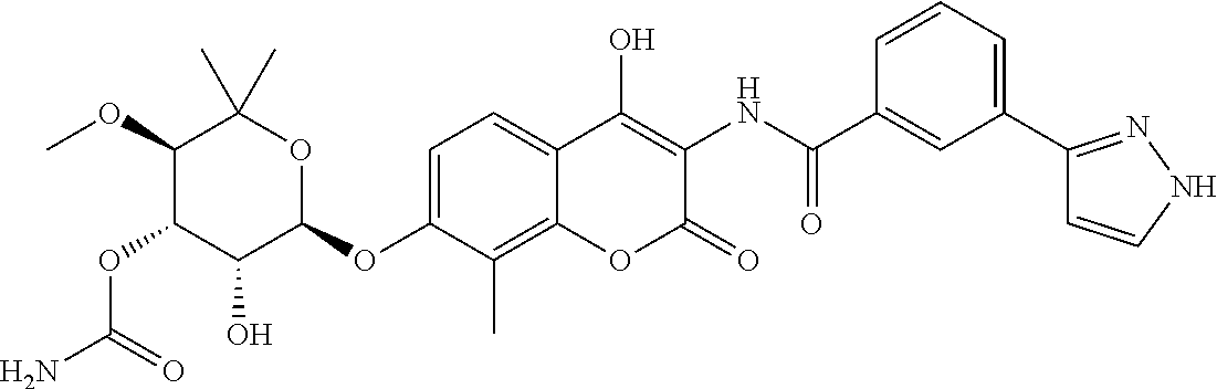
NC(=O)OC1C(O)C(OC2=CC=C3C(=C2C)OC(=O)C(NC(=O)C2=CC(C4=NNC=C4)=CC=C2)=C3O)OC(C)(C)C1OC
